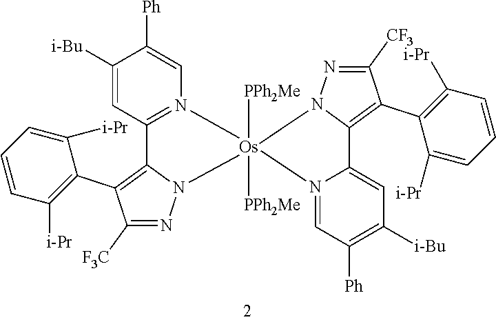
C1=N2C(=CC([i-Bu])=C1[Ph])C1=C(C3=C([i-Pr])C=CC=C3[i-Pr])C([CF3])=NN1[Os]21([PPh2Me])([PPh2Me])N2C(=C(C3=C([i-Pr])C=CC=C3[i-Pr])C([F3C])=N2)C2=N1C=C([Ph])C([i-Bu])=C2
